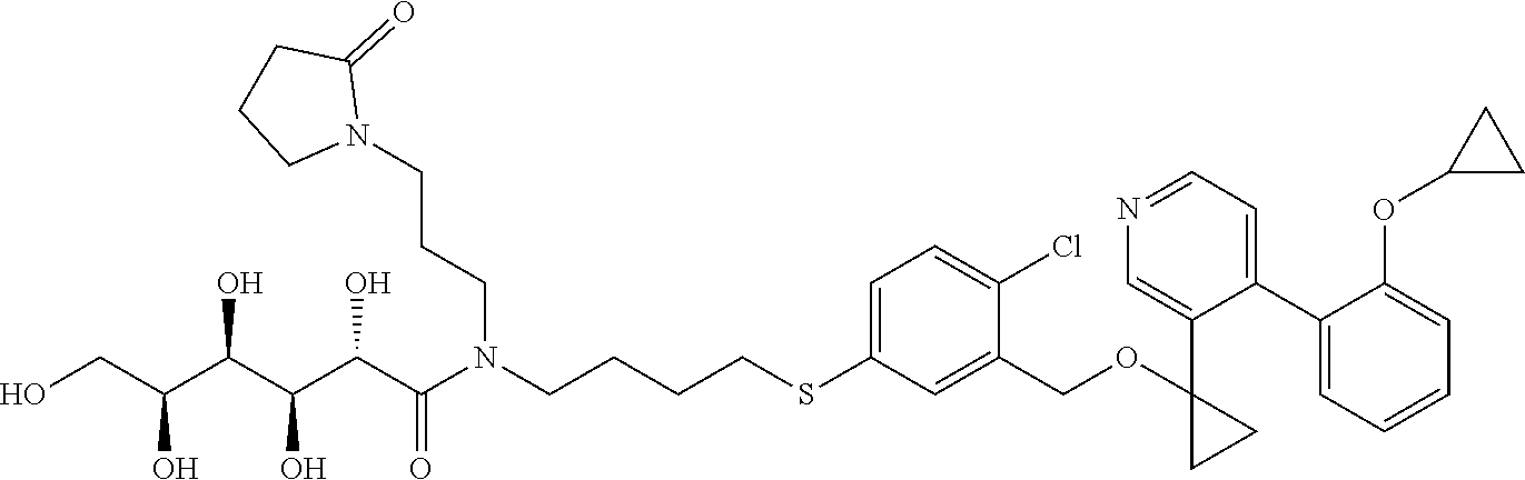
S(C1=CC=C(Cl)C(COC2(C3=CN=CC=C3C3=CC=CC=C3OC3CC3)CC2)=C1)CCCCN(C(C(C(C(C(CO)O)O)O)O)=O)CCCN1C(=O)CCC1
